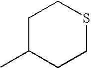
C1C(C)CCSC1
